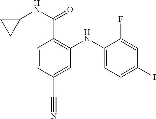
C1=CC(C#N)=CC(NC2=CC=C(I)C=C2F)=C1C(NC1CC1)=O
